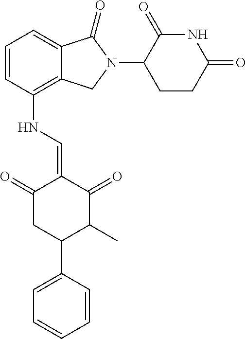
C12=C(NC=C3C(=O)CC(C4=CC=CC=C4)C(C)C3=O)C=CC=C1C(=O)N(C1C(=O)NC(=O)CC1)C2
